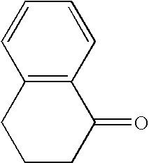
C1=CC=CC2=C1C(=O)CCC2
